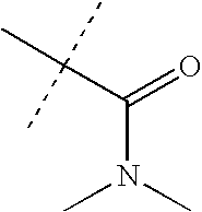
C(N(C)C)(C(C)(C)C)=O
